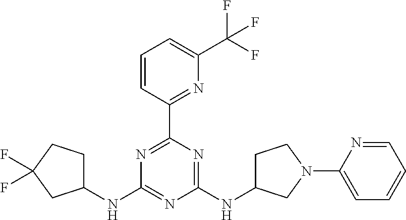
N1=C(C2=NC(C(F)(F)F)=CC=C2)N=C(NC2CCN(C3=CC=CC=N3)C2)N=C1NC1CCC(F)(F)C1
